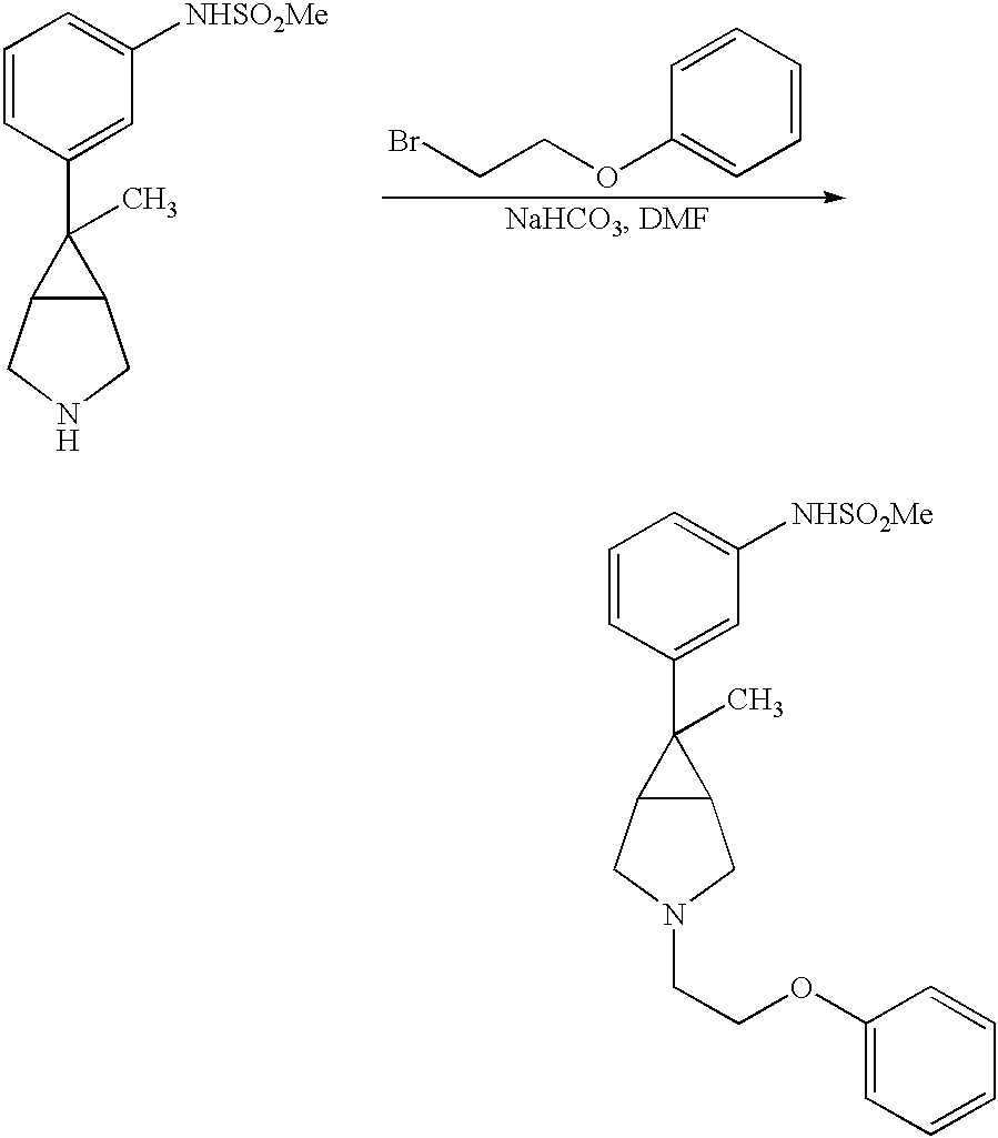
C1=CC(C2(C)C3C2CN(CCOC2=CC=CC=C2)C3)=CC([NHSO2Me])=C1.C1=CC(C2(C)C3C2CNC3)=CC([NHSO2Me])=C1.[H].BrCCOC1=CC=CC=C1
